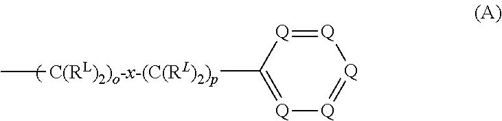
[Q]1=[Q]C([C(RL)2)o-x-(C(RL)2)p]C)=[Q][Q]=[Q]1
